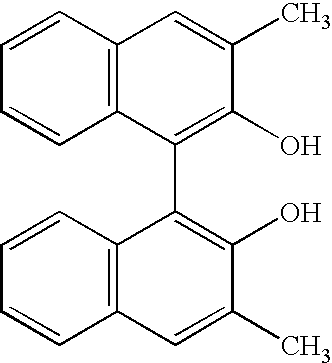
C12=C(C=CC=C1)C=C(C)C(O)=C2C1=C(O)C(C)=CC2=C1C=CC=C2
